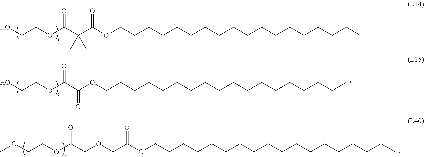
C(COC(C(C(OCCCCCCCCCCCCCCCCCC)=O)(C)C)=O)O.C(COC(C(OCCCCCCCCCCCCCCCCCC)=O)=O)O.COCCOC(COCC(OCCCCCCCCCCCCCCCCCC)=O)=O
